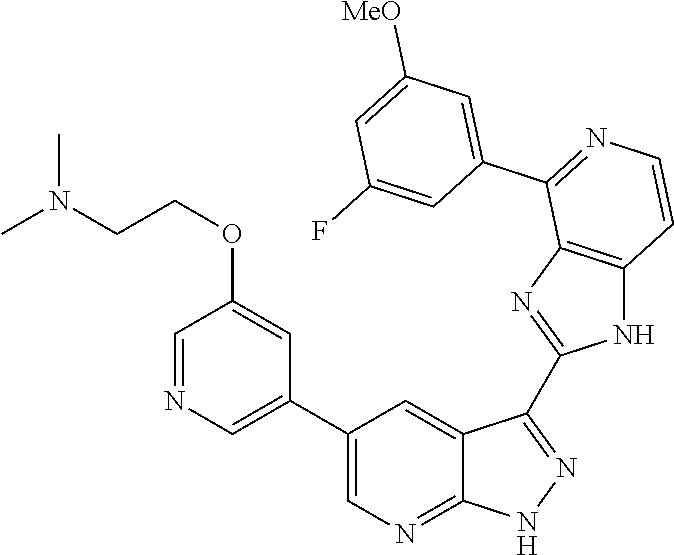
C1=NC=C(C2=CN=C3C(=C2)C(C2=NC4=C(N2)C=CN=C4C2=CC([MeO])=CC(F)=C2)=NN3)C=C1OCCN(C)C
